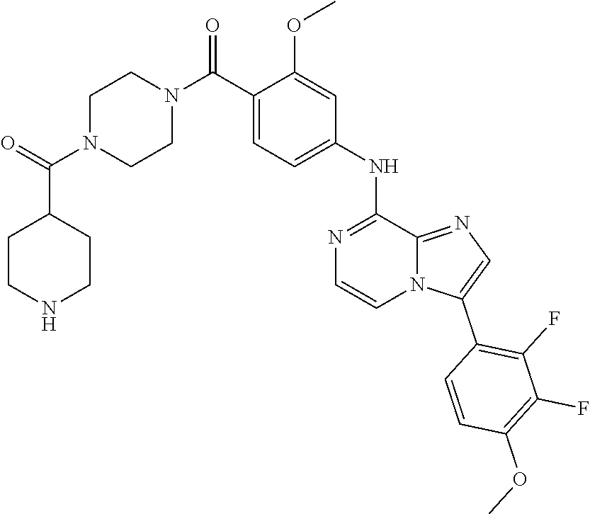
O(C1=C(F)C(F)=C(C2=CN=C3N2C=CN=C3NC2=CC=C(C(N3CCN(C(C4CCNCC4)=O)CC3)=O)C(OC)=C2)C=C1)C
